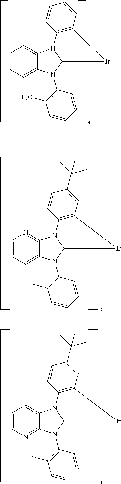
C1=CC=C2C(=C1)N1C(N2C2=C([F3C])C=CC=C2)[Ir]C2=C1C=CC=C2.C1=CC=C2C(=N1)N1C(N2C2=C(C)C=CC=C2)[Ir]C2=C1C=CC(C(C)(C)C)=C2.C1=CN=C2C(=C1)N1C(N2C2=C(C)C=CC=C2)[Ir]C2=C1C=CC(C(C)(C)C)=C2
